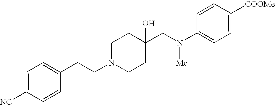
C1=C([NC])C=CC(CCN2CCC(CN(C3=CC=C([COOMe])C=C3)[Me])(O)CC2)=C1
